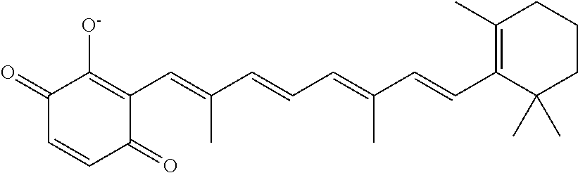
C1(C=C(C=CC=C(C=CC2=C(C)CCCC2(C)C)C)C)=C([O-])C(=O)C=CC1=O
